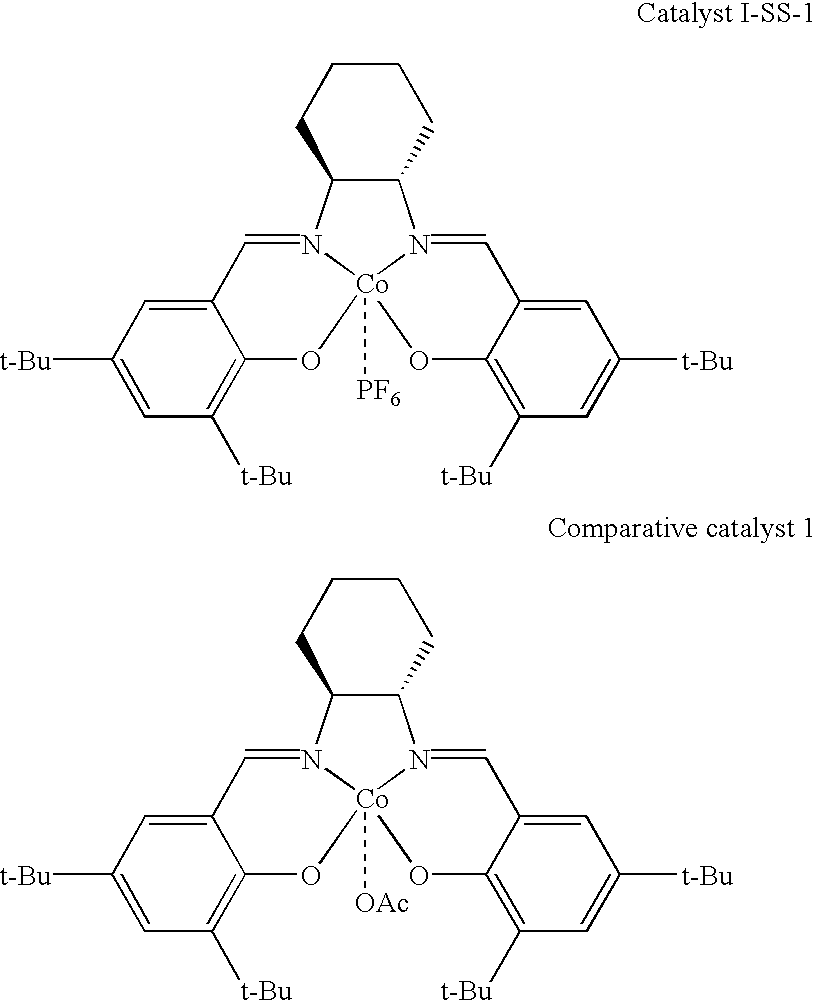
C12=CC([t-Bu])=CC([t-Bu])=C1O[Co]13([PF6])N(=C2)C2C(N1=CC1=CC([t-Bu])=CC([t-Bu])=C1O3)CCCC2.C12=CC([t-Bu])=CC([t-Bu])=C1O[Co]13([OAc])N(=C2)C2C(N1=CC1=CC([t-Bu])=CC([t-Bu])=C1O3)CCCC2
